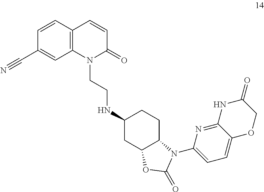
N1(CCNC2CC3C(CC2)N(C2=CC=C4C(=N2)NC(=O)CO4)C(=O)O3)C(=O)C=CC2=C1C=C(C#N)C=C2
